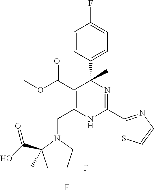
C(C1=C(C(OC)=O)C(C2=CC=C(F)C=C2)(C)N=C(C2=NC=CS2)N1)N1CC(F)(F)CC1(C(O)=O)C
